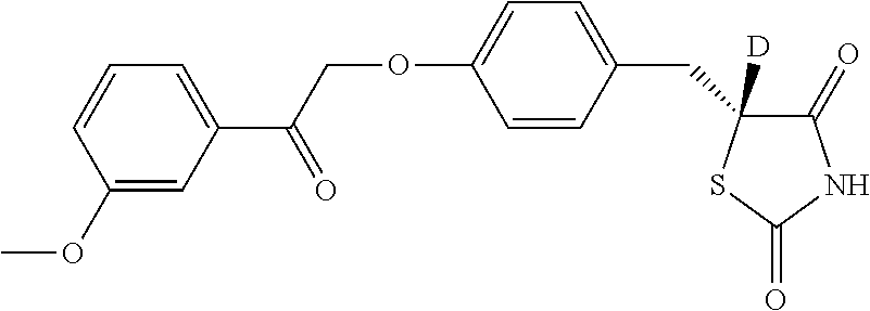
C1=CC(CC2([D])C(=O)NC(=O)S2)=CC=C1OCC(C1=CC=CC(OC)=C1)=O
